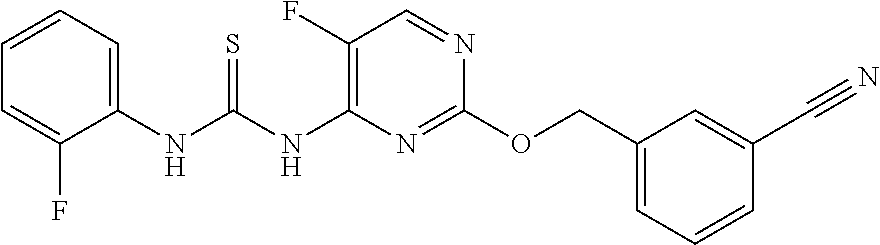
C1(F)=C(NC(NC2=CC=CC=C2F)=S)N=C(OCC2=CC=CC(C#N)=C2)N=C1
